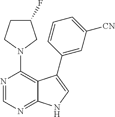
N1(C2=C3C(=NC=N2)NC=C3C2=CC([CN])=CC=C2)CC(F)CC1
